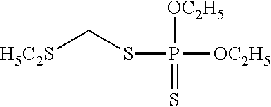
S(P([OC2H5])([OC2H5])=S)C[H5C2S]
